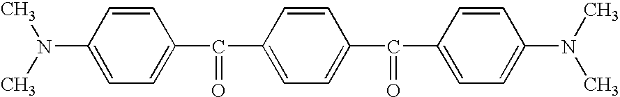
C1(N(C)C)=CC=C(C(C2=CC=C(C(=O)C3=CC=C(N(C)C)C=C3)C=C2)=O)C=C1
